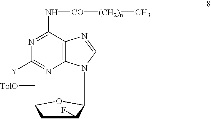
N1=C(N[CO][(CH2)n]C)C2=C(N=C1[Y])N(C1C(F)CC(C[TolO])O1)C=N2
